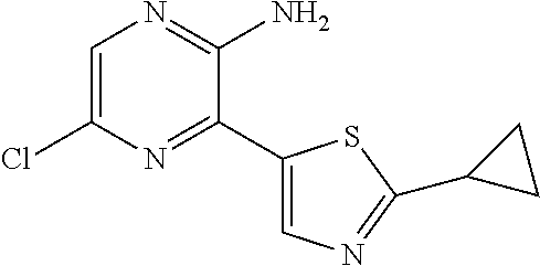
C1(Cl)=CN=C(N)C(C2=CN=C(C3CC3)S2)=N1
